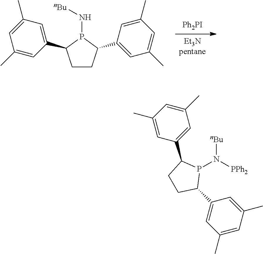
[Et3Npentane].[Ph2PI].C1CC(C2=CC(C)=CC(C)=C2)P(N[nBu])C1C1=CC(C)=CC(C)=C1.[nBu]N(P1C(C2=CC(C)=CC(C)=C2)CCC1C1=CC(C)=CC(C)=C1)[PPh2]
